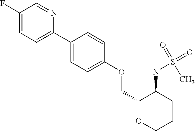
C1(C2=CC=C(F)C=N2)=CC=C(OCC2OCCCC2NS(=O)(C)=O)C=C1
